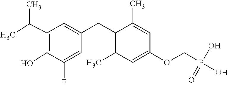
OC1=C(C(C)C)C=C(CC2=C(C)C=C(OCP(O)(O)=O)C=C2C)C=C1F
